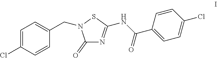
C1=C(Cl)C=CC(CN2C(=O)N=C(NC(C3=CC=C(Cl)C=C3)=O)S2)=C1
